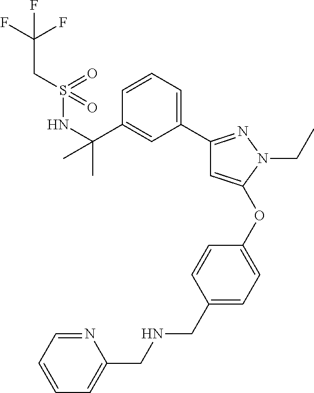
C1=CC=C(C2=NN(CC)C(OC3=CC=C(CNCC4=CC=CC=N4)C=C3)=C2)C=C1C(NS(CC(F)(F)F)(=O)=O)(C)C
